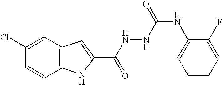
C12=C(C=C(Cl)C=C1)C=C(C(NNC(NC1=CC=CC=C1F)=O)=O)N2
